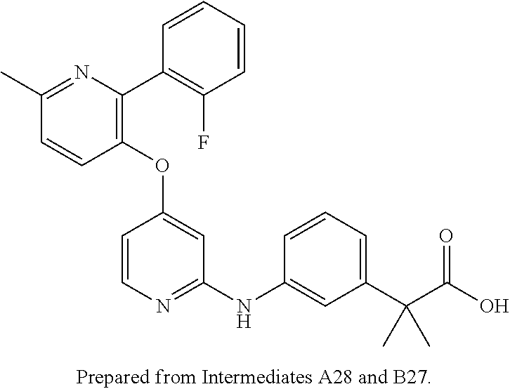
C1(OC2=CC(NC3=CC(C(C(O)=O)(C)C)=CC=C3)=NC=C2)=C(C2=C(F)C=CC=C2)N=C(C)C=C1
